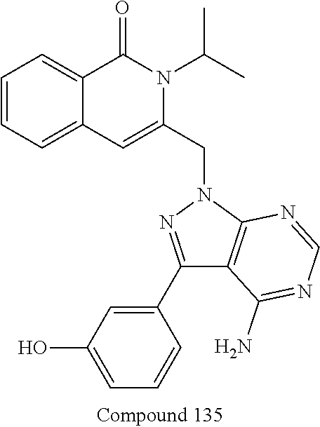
C1=CC=C2C(=C1)C(=O)N(C(C)C)C(CN1N=C(C3=CC(O)=CC=C3)C3=C1N=CN=C3N)=C2
